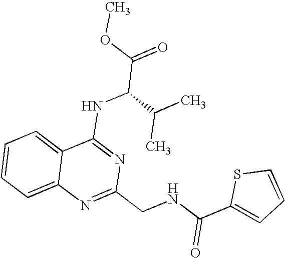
C12=CC=CC=C1N=C(CNC(C1=CC=CS1)=O)N=C2NC(C(=O)OC)C(C)C
